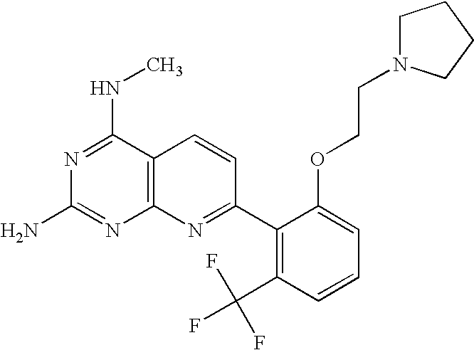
N1=C(NC)C2=C(N=C1N)N=C(C1=C(C(F)(F)F)C=CC=C1OCCN1CCCC1)C=C2
